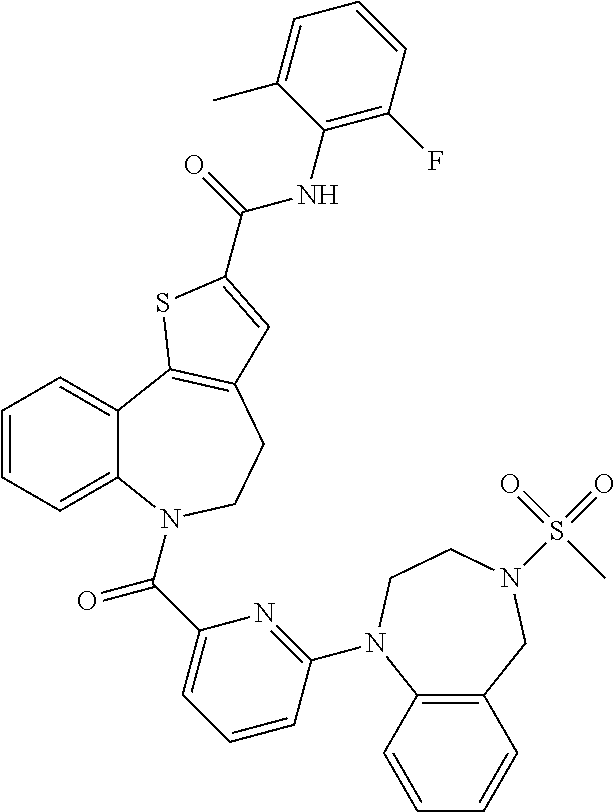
C1=CC=C2C(=C1)C1=C(CCN2C(C2=CC=CC(N3C4=C(CN(S(=O)(=O)C)CC3)C=CC=C4)=N2)=O)C=C(C(=O)NC2=C(F)C=CC=C2C)S1
